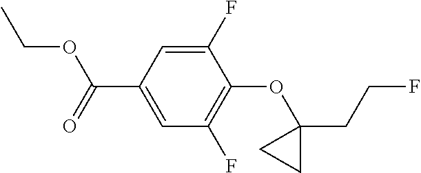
C1(F)=CC(C(=O)OCC)=CC(F)=C1OC1(CCF)CC1
